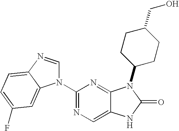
C12=CN=C(N3C=NC4=CC=C(F)C=C34)N=C1N(C1CCC(CO)CC1)C(=O)N2
